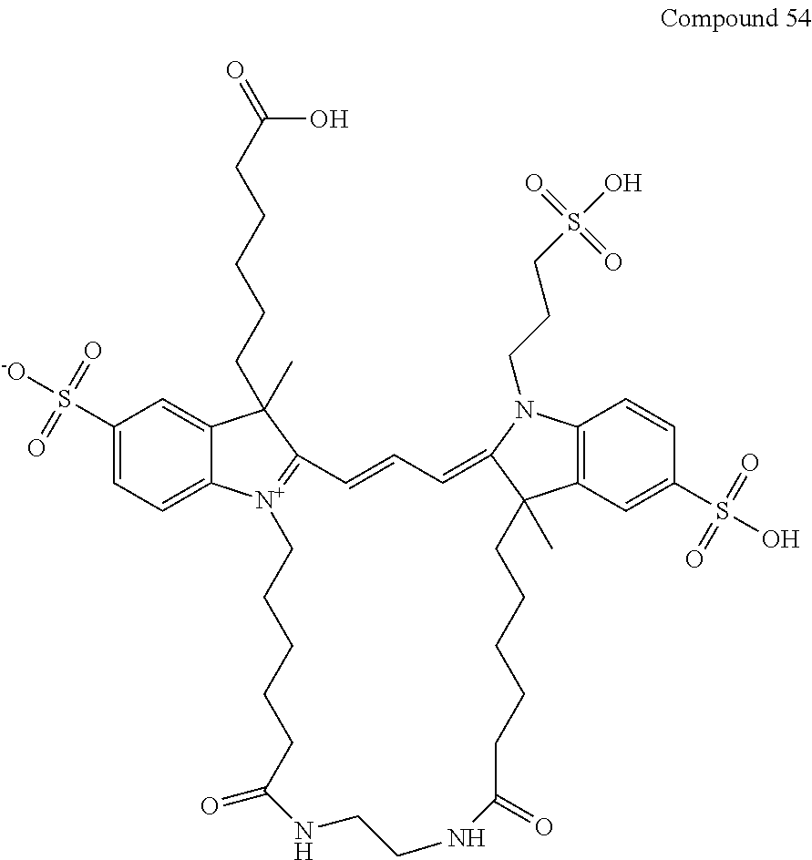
C1(S([-O])(=O)=O)=CC=C2C(=C1)C(C)(CCCCCC(=O)O)C1=[N+]2CCCCCC(=O)NCCNC(=O)CCCCCC2(C)C3=C(C=CC(S(O)(=O)=O)=C3)N(CCCS(O)(=O)=O)C2=CC=C1
